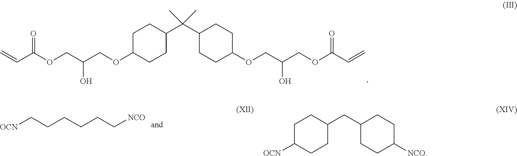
C1C(OCC(COC(C=C)=O)O)CCC(C(C2CCC(OCC(COC(C=C)=O)O)CC2)(C)C)C1.[OCN]CCCCCC[NCO].C1C([OCN])CCC(CC2CCC([NCO])CC2)C1
